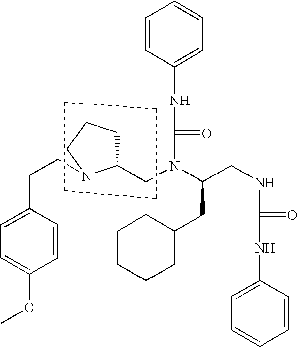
C1=CC(NC(N(C(CNC(NC2=CC=CC=C2)=O)CC2CCCCC2)CC2CCCN2CCC2=CC=C(OC)C=C2)=O)=CC=C1.C1CCC1
